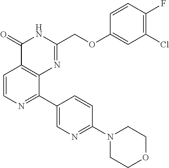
C1=CN=C(C2=CN=C(N3CCOCC3)C=C2)C2=C1C(=O)NC(COC1=CC(Cl)=C(F)C=C1)=N2
